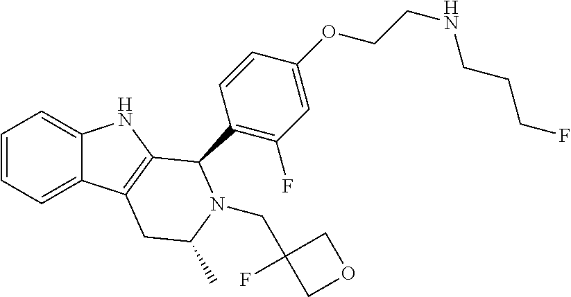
C1=CC=C2C(=C1)NC1=C2CC(C)N(CC2(F)COC2)C1C1=C(F)C=C(OCCNCCCF)C=C1
